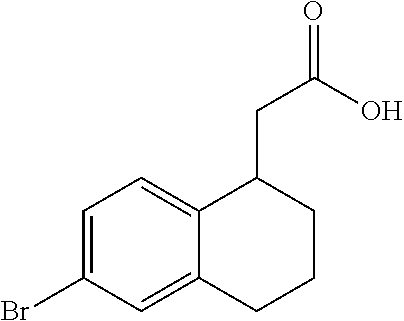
C1=C(Br)C=C2C(=C1)C(CC(=O)O)CCC2
